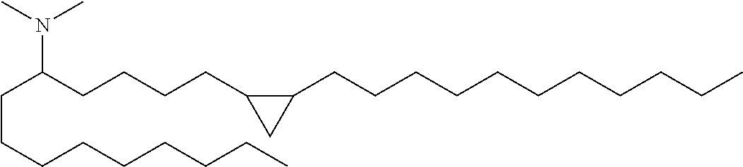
N(C(CCCCC1CC1CCCCCCCCCCC)CCCCCCCCC)(C)C
